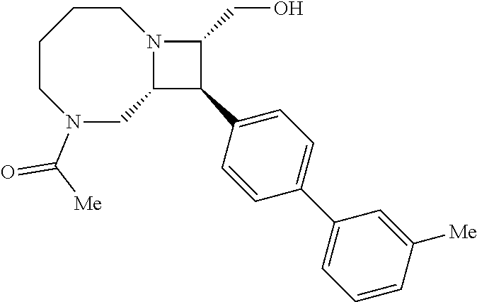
C1CCCN(C(=O)[Me])CC2N1C(CO)C2C1=CC=C(C2=CC=CC([Me])=C2)C=C1
